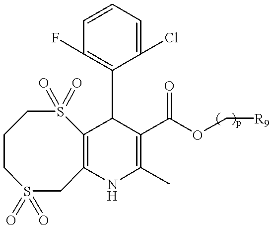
C12=C(C(C3=C(F)C=CC=C3Cl)C(C(OC[R9])=O)=C(C)N1)S(=O)(=O)CCCS(=O)(=O)C2
